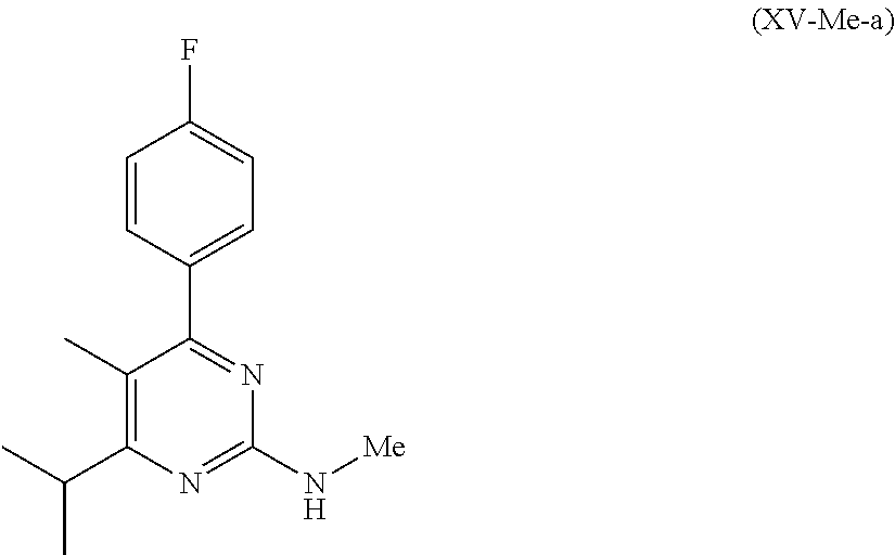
C1(C)=C(C(C)C)N=C(N[Me])N=C1C1=CC=C(F)C=C1
